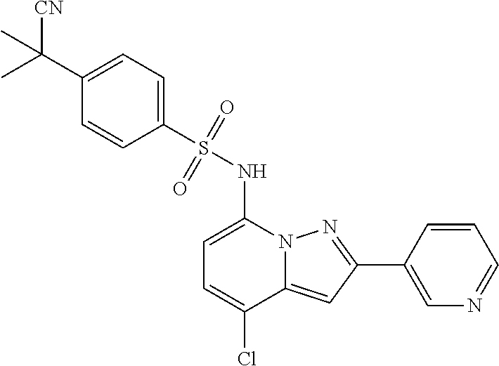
C1(C2=NN3C(=C2)C(Cl)=CC=C3NS(=O)(=O)C2=CC=C(C([CN])(C)C)C=C2)=CN=CC=C1
